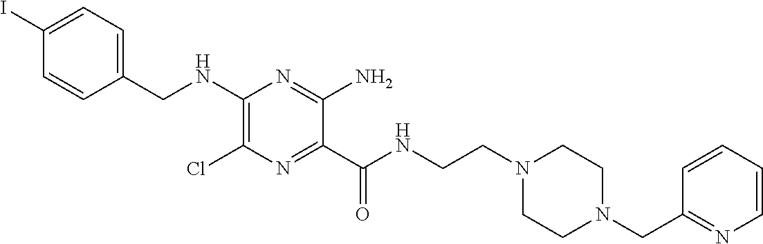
C1=C(I)C=CC(CNC2=C(Cl)N=C(C(NCCN3CCN(CC4=NC=CC=C4)CC3)=O)C(N)=N2)=C1
